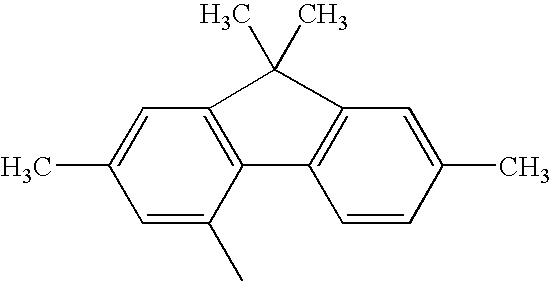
C1=C(C)C=C(C)C2=C1C(C)(C)C1=C2C=CC(C)=C1
